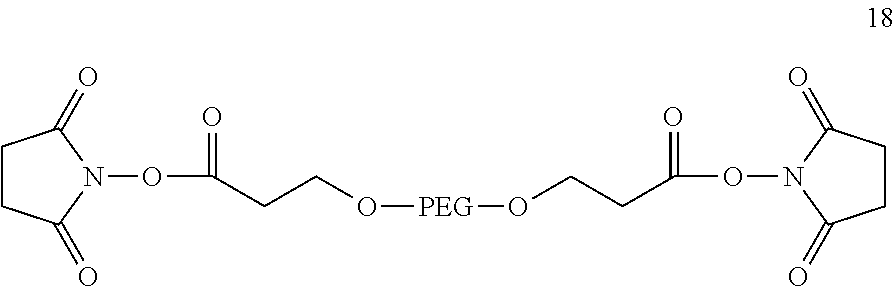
C1CC(=O)N(OC(CCO[PEG]OCCC(ON2C(=O)CCC2=O)=O)=O)C1=O
